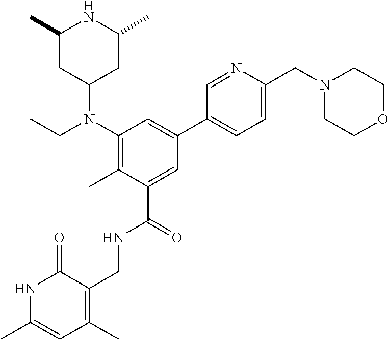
C1(N(CC)C2CC(C)NC(C)C2)=C(C)C(C(=O)NCC2=C(C)C=C(C)NC2=O)=CC(C2=CC=C(CN3CCOCC3)N=C2)=C1
